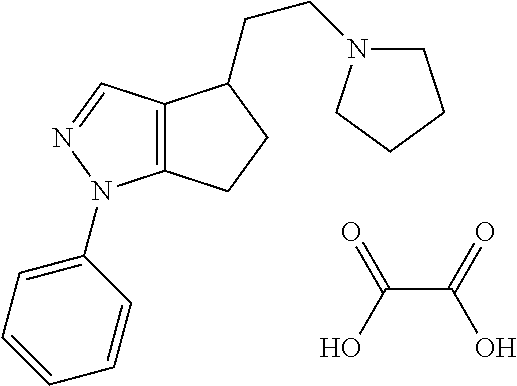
C12=C(C=NN1C1=CC=CC=C1)C(CCN1CCCC1)CC2.C(C(=O)O)(O)=O
